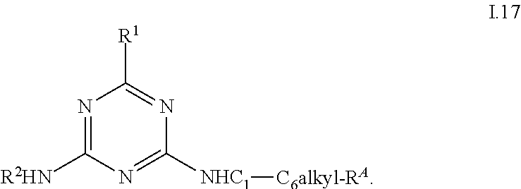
N1=C([R2HN])N=C([NHC1][C6alkyl-RA])N=C1[R1]
